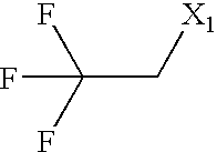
C(C[X1])(F)(F)F
